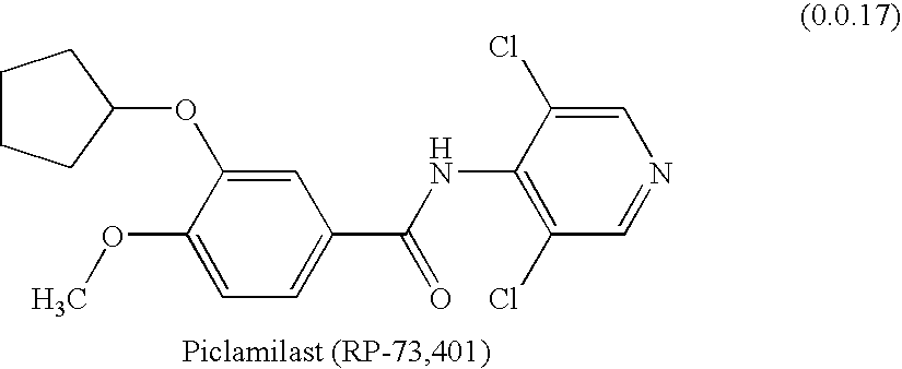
C1=C(OC2CCCC2)C(OC)=CC=C1C(NC1=C(Cl)C=NC=C1Cl)=O
